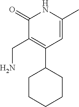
C(C1=C(C2CCCCC2)C=C(C)NC1=O)N
